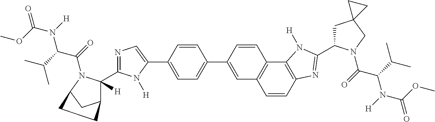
C1=CC2=C(C3=C1C=C(C1=CC=C(C4=CN=C(C5([H])C6CC(N5C(=O)C(C(C)C)N([H])C(OC)=O)CC6)N4[H])C=C1)C=C3)N([H])C(C1CC3(CN1C(=O)C(C(C)C)N([H])C(OC)=O)CC3)=N2
